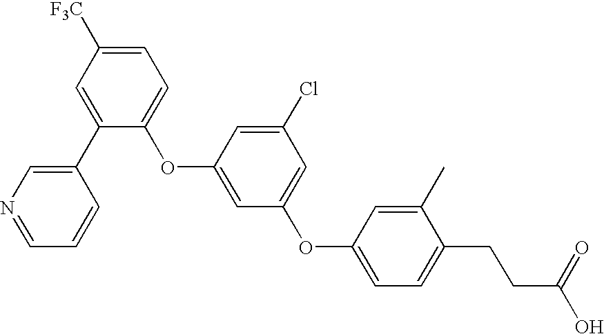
N1=CC=CC(C2=CC([F3C])=CC=C2OC2=CC(OC3=CC=C(CCC(O)=O)C(C)=C3)=CC(Cl)=C2)=C1
